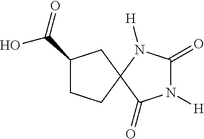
C(C1CCC2(C1)C(=O)N([H])C(=O)N2[H])(=O)O
